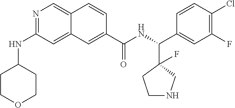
N1=C(NC2CCOCC2)C=C2C(=C1)C=CC(C(NC(C1=CC(F)=C(Cl)C=C1)C1(F)CCNC1)=O)=C2
